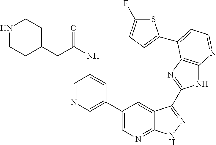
C1(C2=CN=CC(NC(CC3CCNCC3)=O)=C2)=CN=C2C(=C1)C(C1=NC3=C(N1)N=CC=C3C1=CC=C(F)S1)=NN2
